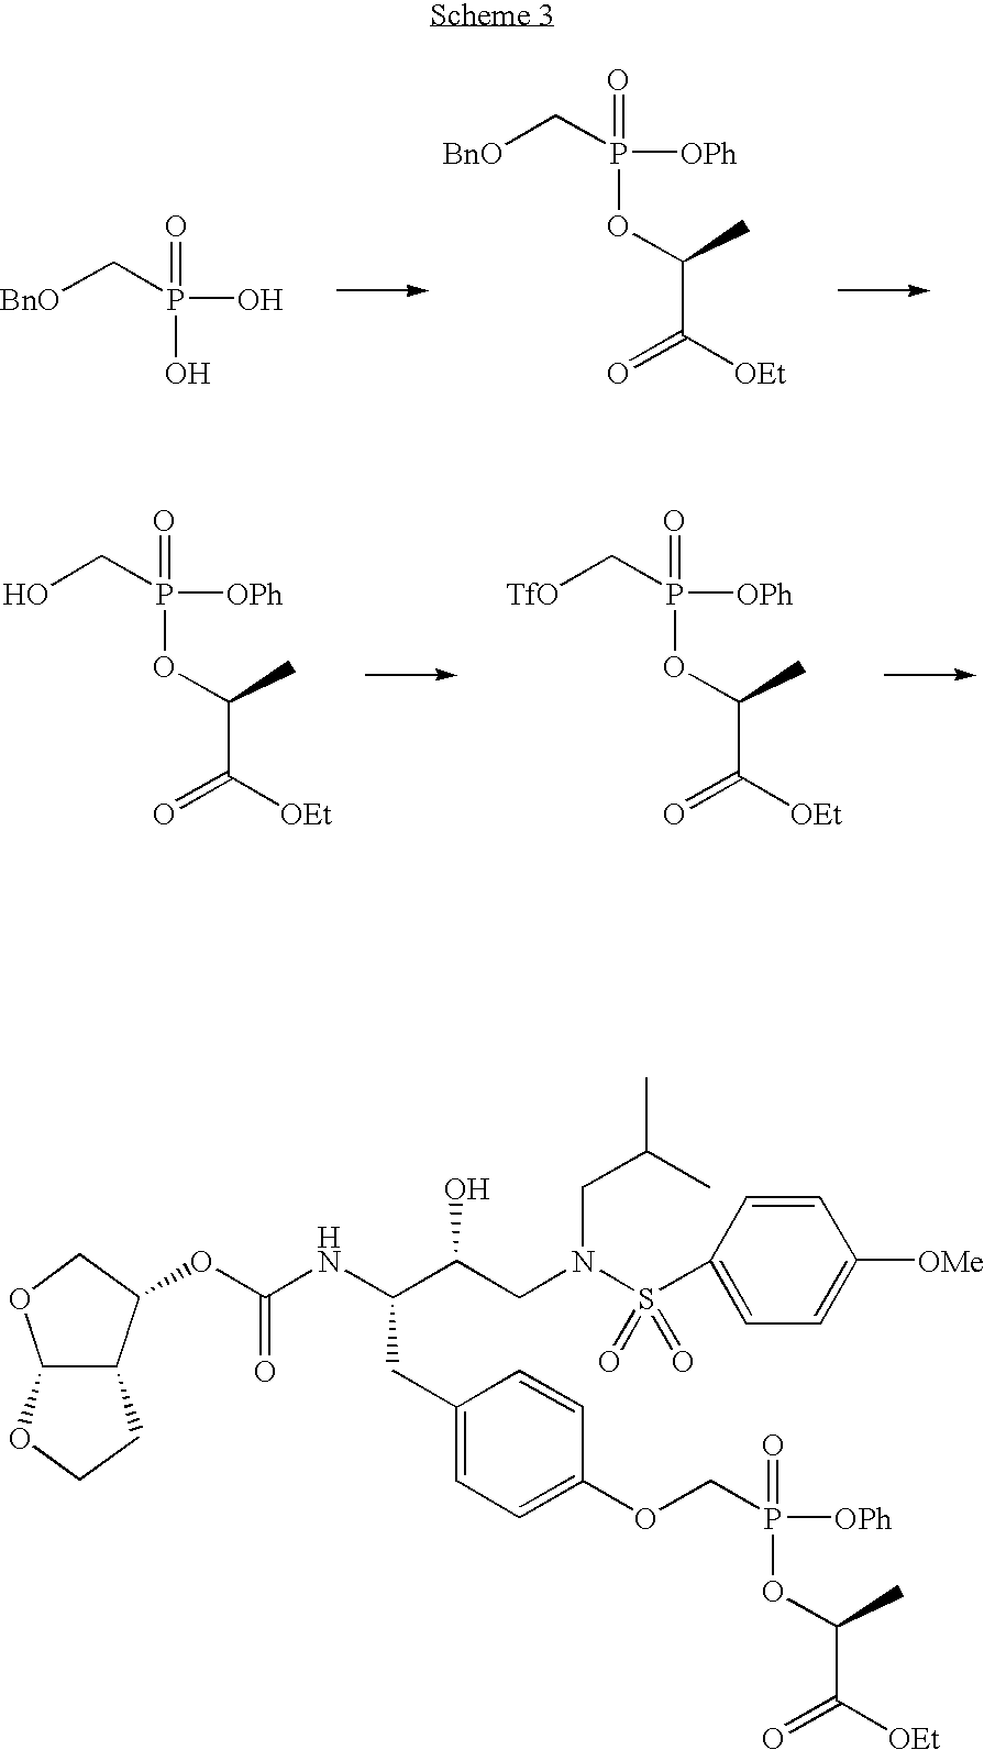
[BnO]CP(O)(=O)O.[BnO]CP([OPh])(=O)OC(C)C([OEt])=O.OCP([OPh])(=O)OC(C)C([OEt])=O.[TfO]CP([OPh])(=O)OC(C)C([OEt])=O.C(CN(CC(C)C)S(C1=CC=C([OMe])C=C1)(=O)=O)(O)C(CC1=CC=C(OCP([OPh])(=O)OC(C)C([OEt])=O)C=C1)NC(OC1C2C(OC1)OCC2)=O
